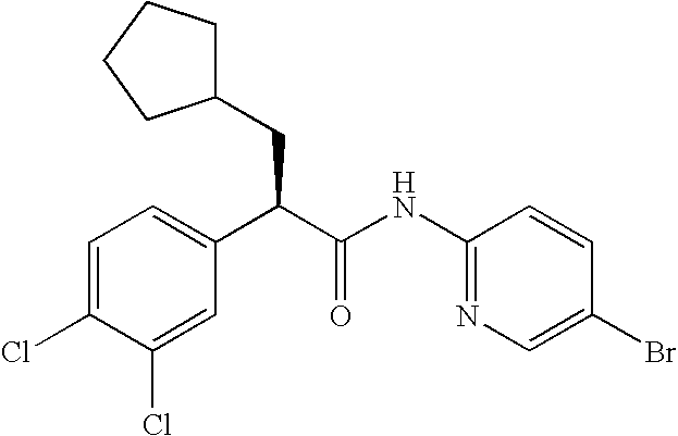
C1=C(Cl)C(Cl)=CC=C1C(C(NC1=NC=C(Br)C=C1)=O)CC1CCCC1
